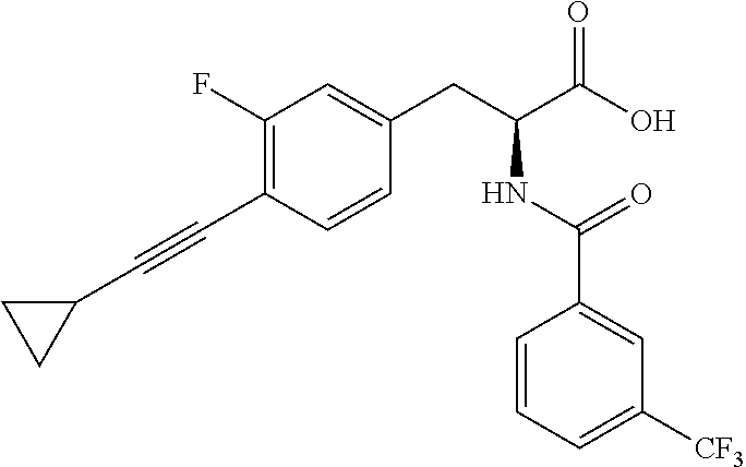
C1(F)=C(C#CC2CC2)C=CC(CC(C(O)=O)NC(C2=CC([CF3])=CC=C2)=O)=C1
